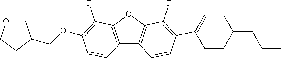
C12=C(OC3=C1C=CC(C1=CCC(CCC)CC1)=C3F)C(F)=C(OCC1COCC1)C=C2
